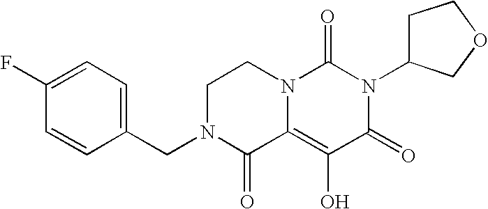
C1(F)=CC=C(CN2C(=O)C3=C(O)C(=O)N(C4COCC4)C(=O)N3CC2)C=C1
